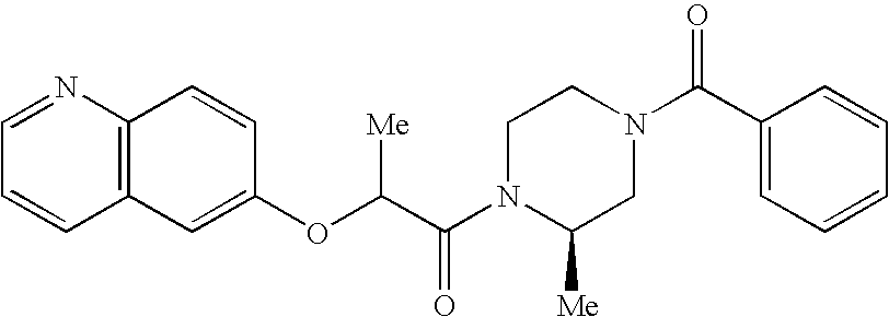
C12=C(C=CC(OC(C(N3C([Me])CN(C(C4=CC=CC=C4)=O)CC3)=O)[Me])=C1)N=CC=C2
